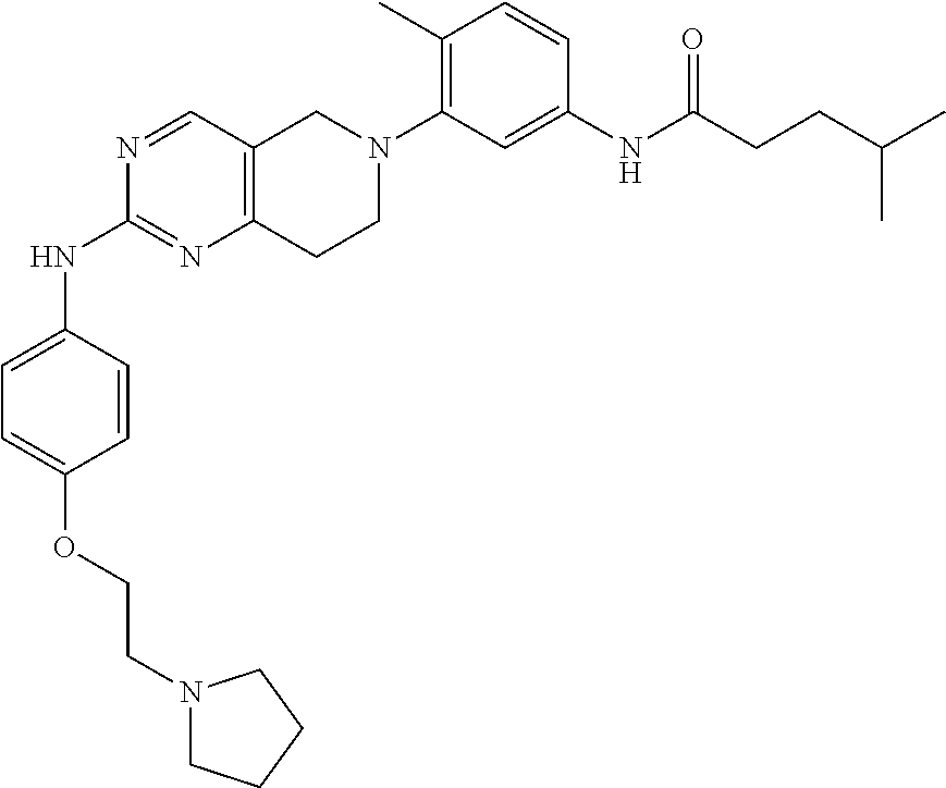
C(COC1=CC=C(NC2=NC3=C(C=N2)CN(C2=C(C)C=CC(NC(CCC(C)C)=O)=C2)CC3)C=C1)N1CCCC1
